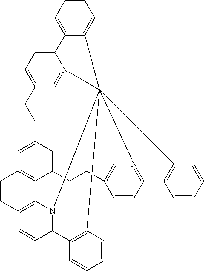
C1=CC=C2C(=C1)C1345N6=CC(=CC=C26)CCC2=CC(=CC(=C2)CCC2=CN1=C(C=C2)C1=C3C=CC=C1)CCC1=CN4=C(C=C1)C1=C5C=CC=C1
